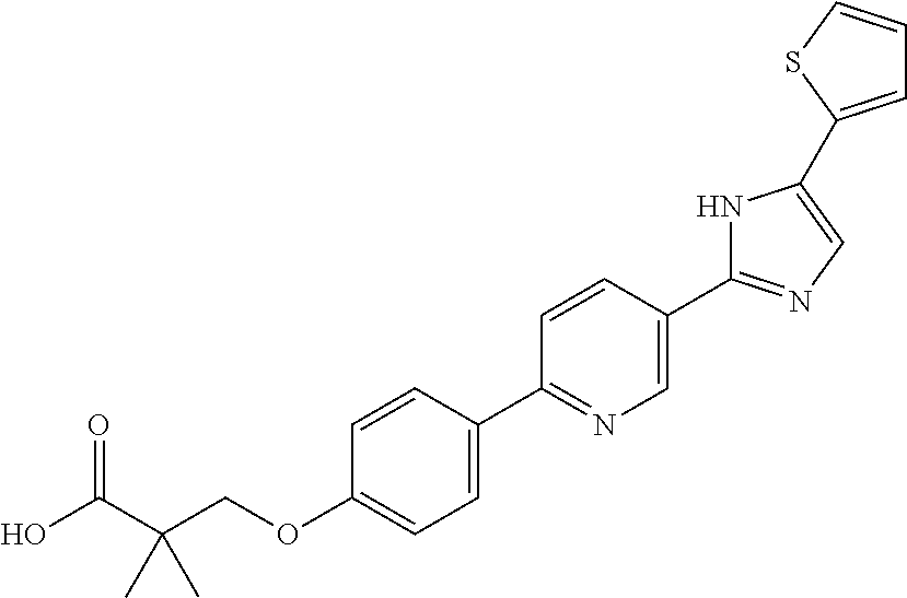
OC(C(COC1=CC=C(C2=NC=C(C3=NC=C(C4=CC=CS4)N3)C=C2)C=C1)(C)C)=O
